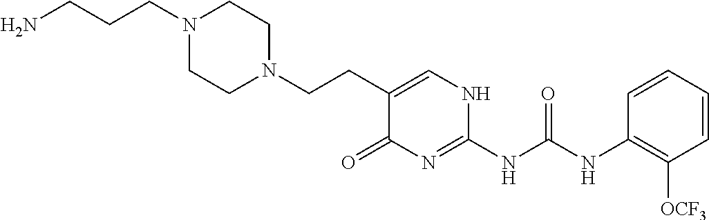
C(C1=CNC(NC(NC2=C([OCF3])C=CC=C2)=O)=NC1=O)CN1CCN(CCCN)CC1
